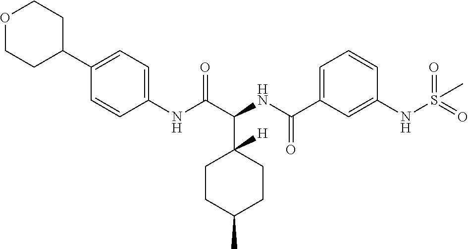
C(C1([H])CCC(C)CC1)(NC(C1=CC=CC(NS(=O)(=O)C)=C1)=O)C(=O)NC1=CC=C(C2CCOCC2)C=C1
